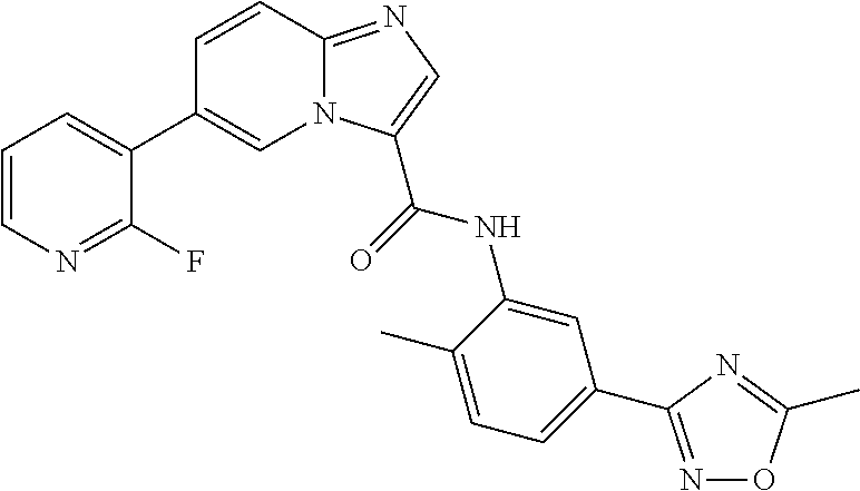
C1=CC2=NC=C(C(NC3=CC(C4=NOC(C)=N4)=CC=C3C)=O)N2C=C1C1=CC=CN=C1F
